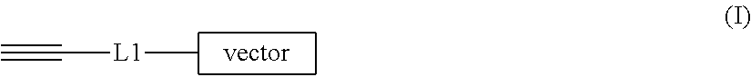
C#C[L1]C
